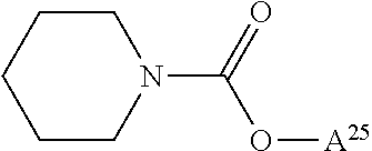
O([A25])C(N1CCCCC1)=O
